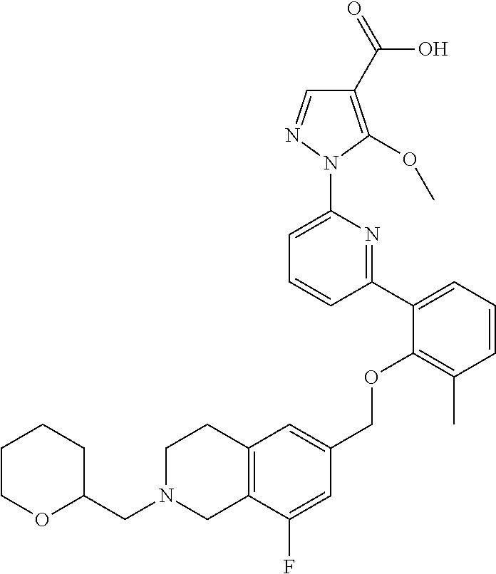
C1(C2=CC=CC(C)=C2OCC2=CC3=C(C(F)=C2)CN(CC2CCCCO2)CC3)=NC(N2N=CC(C(=O)O)=C2OC)=CC=C1
